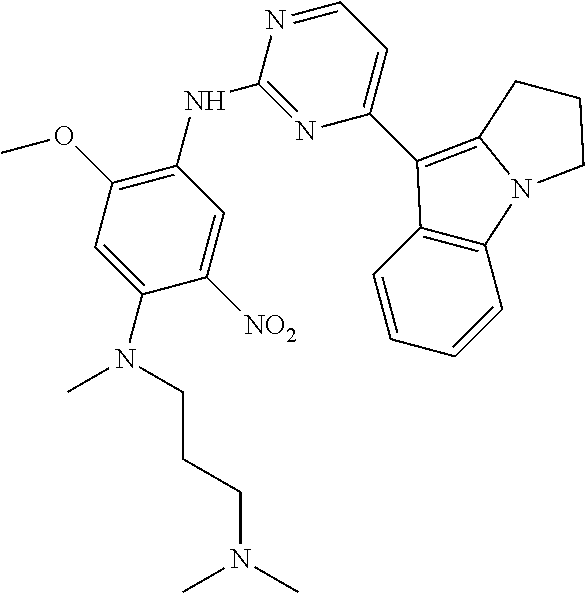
C1(C2=C3N(C4=C2C=CC=C4)CCC3)=CC=NC(NC2=C(OC)C=C(N(CCCN(C)C)C)C([NO2])=C2)=N1
